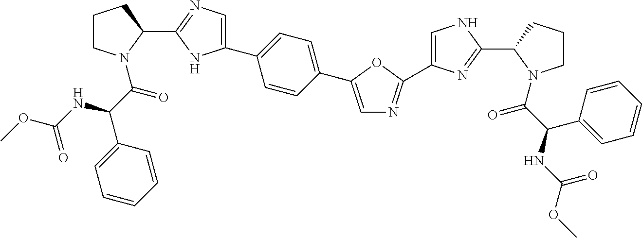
C(C(=O)N1CCCC1C1=NC=C(C2=CC=C(C3=CN=C(C4=CNC(C5N(C(=O)C(C6=CC=CC=C6)NC(OC)=O)CCC5)=N4)O3)C=C2)N1)(C1=CC=CC=C1)NC(OC)=O
